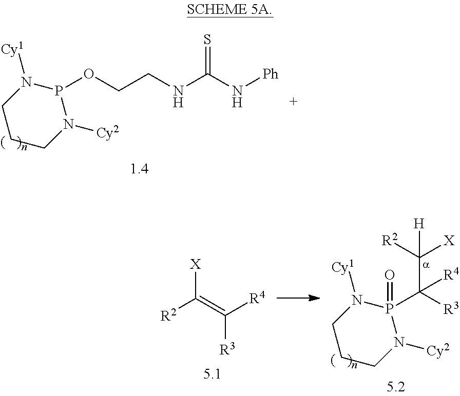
[Cy1]N1CCCN([Cy2])P1(C([R3])(C([X])([R2])[H])[R4])=O.[X]C([R2])=C([R3])[R4].[Cy1]N1CCCN([Cy2])P1OCCNC(=S)N[Ph]
